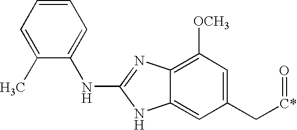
C1(C)=CC=CC=C1NC1=NC2=C([OCH3])C=C(C[C*]=O)C=C2N1
